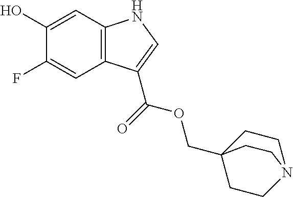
C1(O)=CC2=C(C=C1F)C(C(=O)OCC13CCN(CC1)CC3)=CN2
